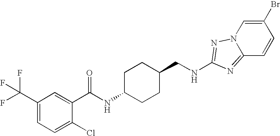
N(CC1CCC(NC(=O)C2=CC(C(F)(F)F)=CC=C2Cl)CC1)C1=NN2C=C(Br)C=CC2=N1
